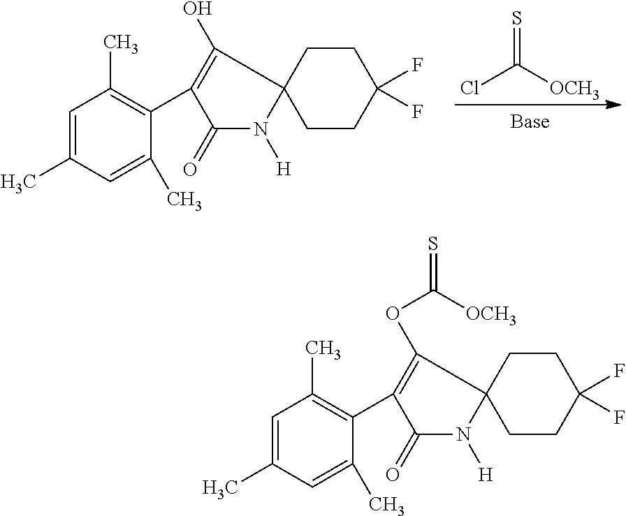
S=C(Cl)[OCH3].C1=C(C)C=C(C)C(C2=C(O)C3(N([H])C2=O)CCC(F)(F)CC3)=C1C.C1=C(C)C=C(C)C(C2=C(OC([OCH3])=S)C3(N([H])C2=O)CCC(F)(F)CC3)=C1C
